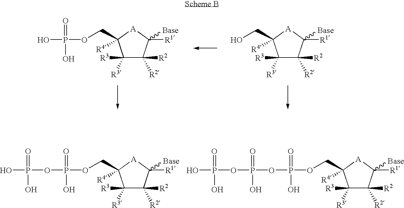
C1([R3])([R3])C([R2])([R2])C([Base])([R1])[A]C1(COP(=O)(O)O)[R4].C1([R3])([R3])C([R2])([R2])C([Base])([R1])[A]C1(CO)[R4].C1([R3])([R3])C([R2])([R2])C([Base])([R1])[A]C1(COP(=O)(O)OP(=O)(O)OP(=O)(O)O)[R4].C1([R3])([R3])C([R2])([R2])C([Base])([R1])[A]C1(COP(=O)(O)OP(=O)(O)O)[R4]
